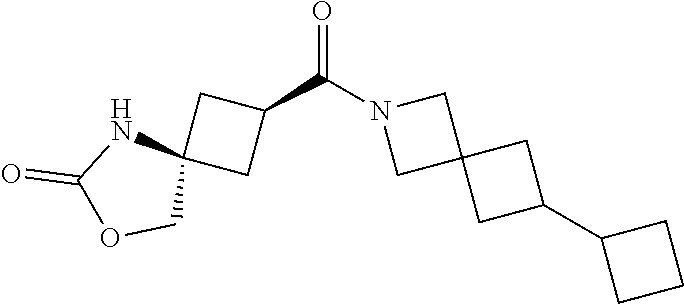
C1(C2CC3(C2)CN(C(C2CC4(C2)NC(=O)OC4)=O)C3)CCC1
